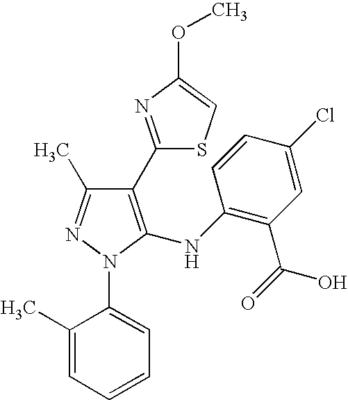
C1(C2=NC(OC)=CS2)=C(NC2=C(C(=O)O)C=C(Cl)C=C2)N(C2=CC=CC=C2C)N=C1C
